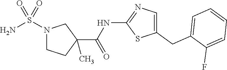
C1(CC2=CC=CC=C2F)=CN=C(NC(=O)C2(C)CN(S(N)(=O)=O)CC2)S1
